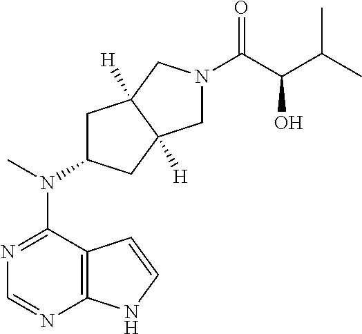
C12=C(N=CN=C1N(C)C1CC3([H])C([H])(C1)CN(C(=O)C(C(C)C)O)C3)NC=C2
